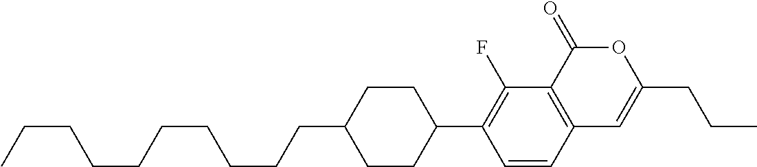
C12=C(C(=O)OC(CCC)=C1)C(F)=C(C1CCC(CCCCCCCCCC)CC1)C=C2
